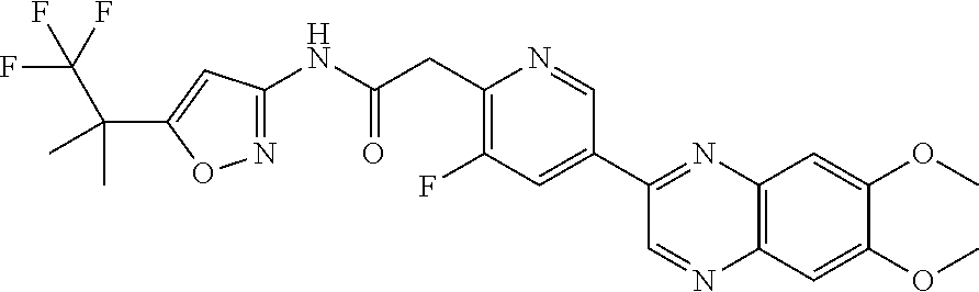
N1=C(NC(CC2=C(F)C=C(C3=NC4=C(N=C3)C=C(OC)C(OC)=C4)C=N2)=O)C=C(C(C)(C)C(F)(F)F)O1
